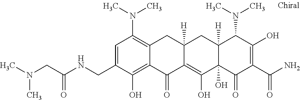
C12([H])C(O)(C(=O)C(C(N)=O)=C(O)C1N(C)C)C(O)=C1C([H])(C2)CC2=C(N(C)C)C=C(CNC(CN(C)C)=O)C(O)=C2C1=O
